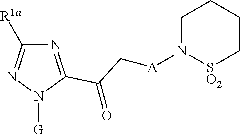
N1=C(C(C[A]N2[SO2]CCCC2)=O)N([G])N=C1[R1a]
